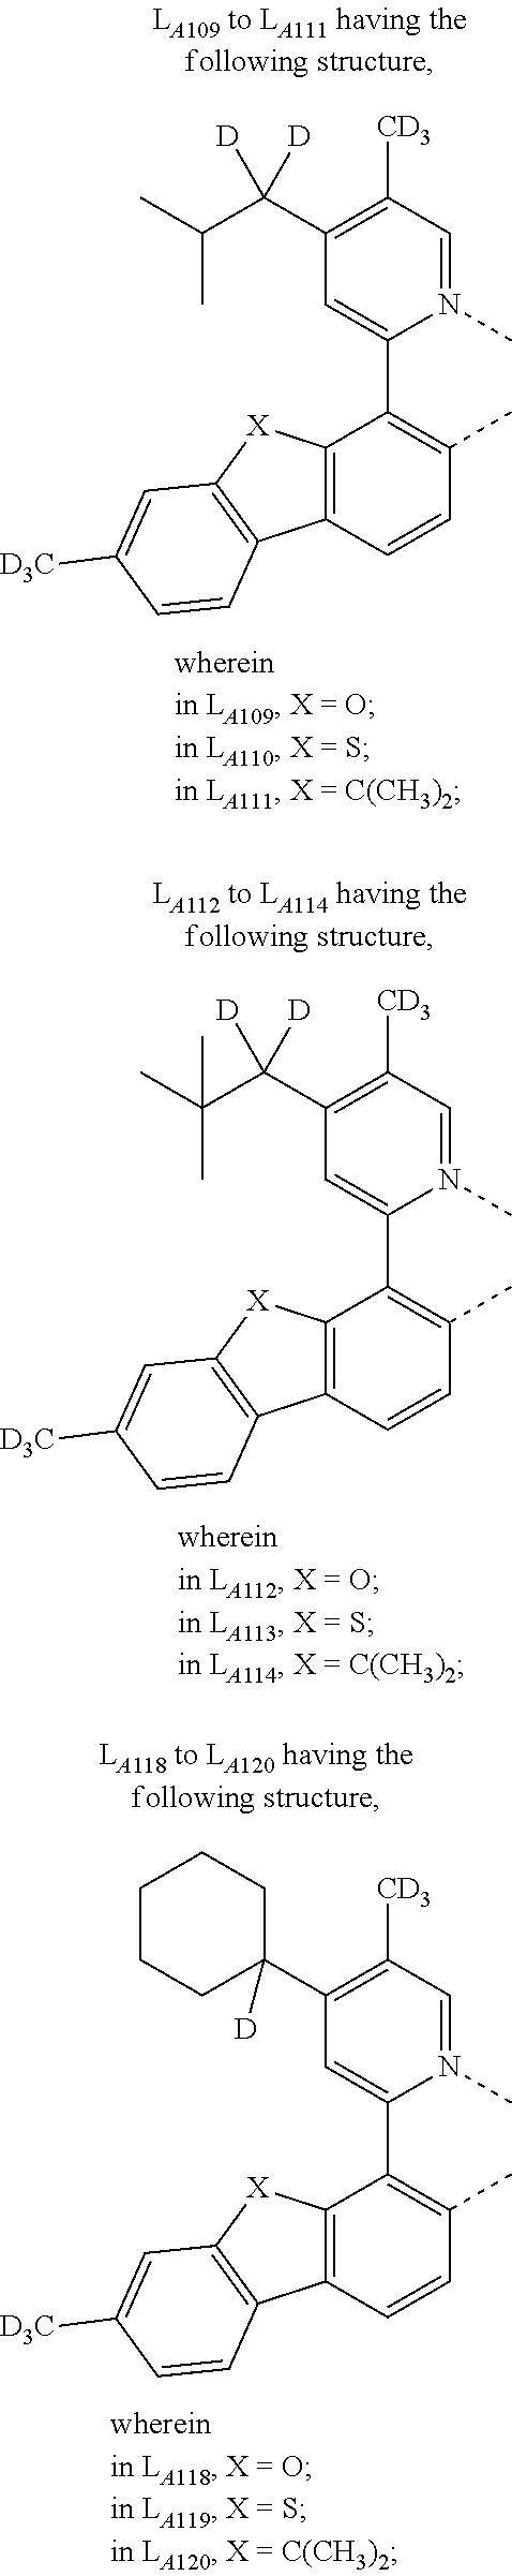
C1(C(C(C)C)([D])[D])=C([CD3])C=N(C)C(C2=C(C)C=CC3=C2[X]C2=C3C=CC([D3C])=C2)=C1.C1(C(C(C)(C)C)([D])[D])=C([CD3])C=N(C)C(C2=C(C)C=CC3=C2[X]C2=C3C=CC([D3C])=C2)=C1.C1(C2([D])CCCCC2)=C([CD3])C=N(C)C(C2=C(C)C=CC3=C2[X]C2=C3C=CC([D3C])=C2)=C1
